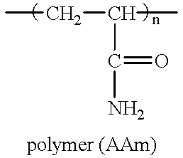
CCC(C)C(=O)N
